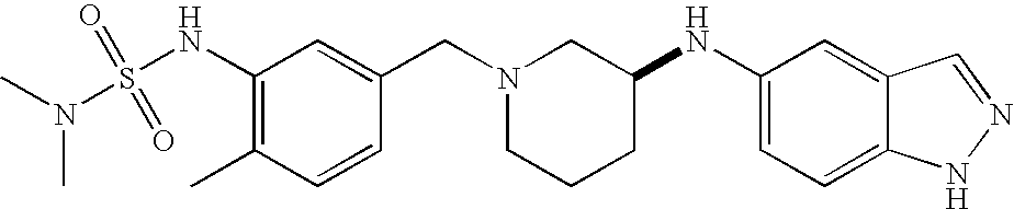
C1(NS(=O)(=O)N(C)C)=C(C)C=CC(CN2CCCC(NC3=CC=C4C(=C3)C=NN4)C2)=C1
